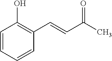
C1=CC=CC(C=CC(=O)C)=C1O
